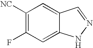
C1([NC])=C(F)C=C2C(=C1)C=NN2
